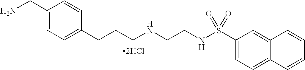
C1(CN)=CC=C(CCCNCCNS(C2=CC=C3C(=C2)C=CC=C3)(=O)=O)C=C1.[2HCl]
